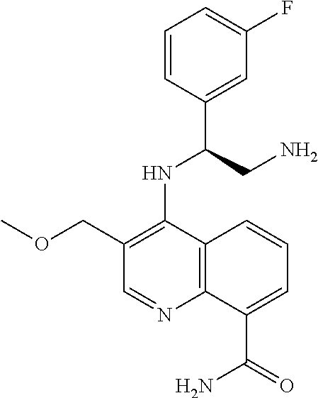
C1=CC(C(CN)NC2=C(COC)C=NC3=C2C=CC=C3C(=O)N)=CC(F)=C1
